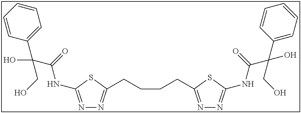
N1=C(NC(=O)C(C2=CC=CC=C2)(O)CO)SC(CCCCC2=NN=C(NC(=O)C(C3=CC=CC=C3)(O)CO)S2)=N1
